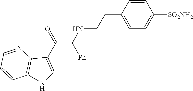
C1=CC(CCNC(C(C2=CNC3=C2N=CC=C3)=O)[Ph])=CC=C1[SO2NH2]
